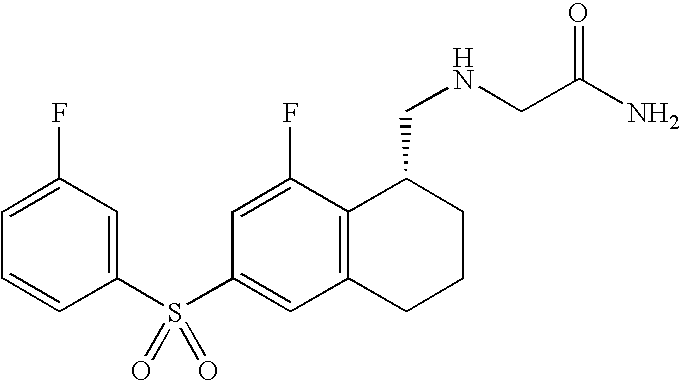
C1(S(C2=CC3=C(C(F)=C2)C(CNCC(N)=O)CCC3)(=O)=O)=CC(F)=CC=C1
